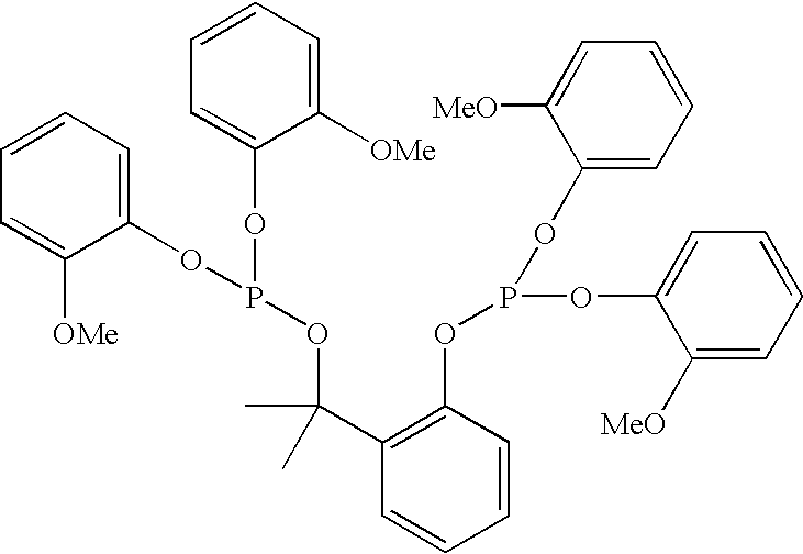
C1=CC=C(OP(OC2=CC=CC=C2[OMe])OC(C2=C(OP(OC3=CC=CC=C3[MeO])OC3=CC=CC=C3[MeO])C=CC=C2)(C)C)C([OMe])=C1
